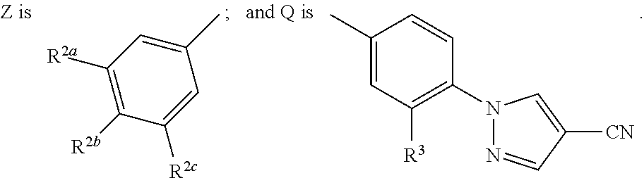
C1(C)=CC([R2a])=C([R2b])C([R2c])=C1.C1([R3])=C(N2N=CC([CN])=C2)C=CC(C)=C1
